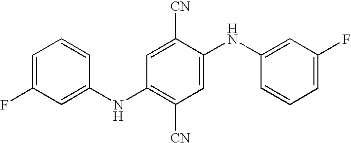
C1=C(F)C=C(NC2=C([CN])C=C(NC3=CC(F)=CC=C3)C([CN])=C2)C=C1
